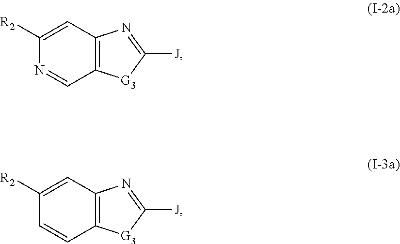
C1([R2])=CC2=C(C=N1)[G3]C([J])=N2.C1([R2])=CC2=C(C=C1)[G3]C([J])=N2
